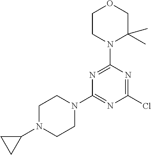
N1=C(N2C(C)(C)COCC2)N=C(Cl)N=C1N1CCN(C2CC2)CC1
